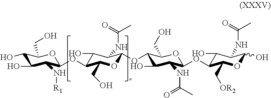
C1(O)C(O)C(N[R1])C(OC2C(O)C(NC(=O)C)C(OC3C(O)C(NC(=O)C)C(OC4C(O)C(NC(=O)C)C(O)OC4C[OR2])OC3CO)OC2CO)OC1CO
